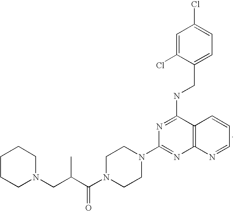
C1N(CC(C(N2CCN(C3=NC4=C(C(NCC5=CC=C(Cl)C=C5Cl)=N3)C=CC=N4)CC2)=O)C)CCCC1
